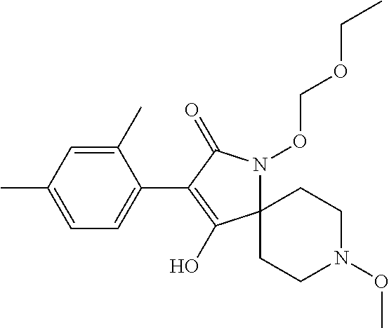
C12(N(OCOCC)C(=O)C(C3=CC=C(C)C=C3C)=C1O)CCN(OC)CC2
